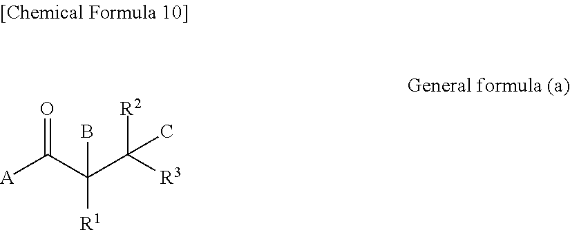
O=C(C(C([R3])([R2])C)([R1])B)[A]
